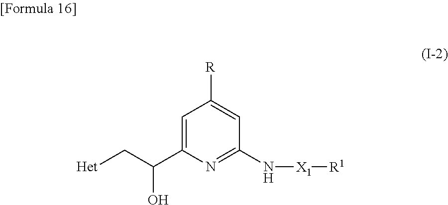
C1=C(C(C[Het])O)N=C(N[X1][R1])C=C1[R]
